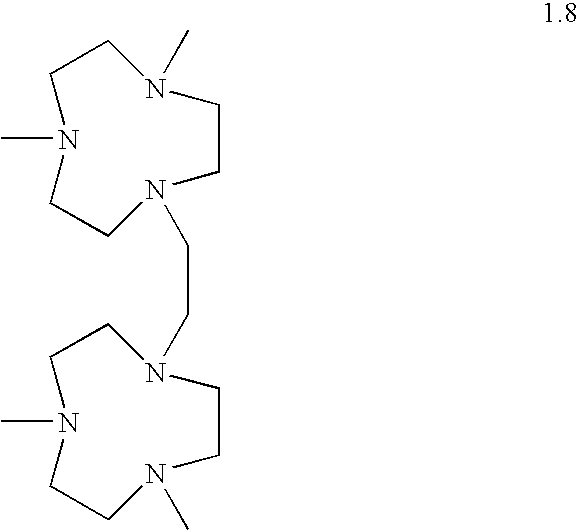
CN1CCN(CCN2CCN(C)CCN(C)CC2)CCN(C)CC1
